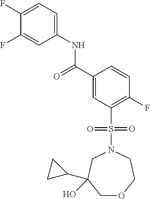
C1(F)=CC=C(NC(C2=CC(S(N3CC(C4CC4)(O)COCC3)(=O)=O)=C(F)C=C2)=O)C=C1F
